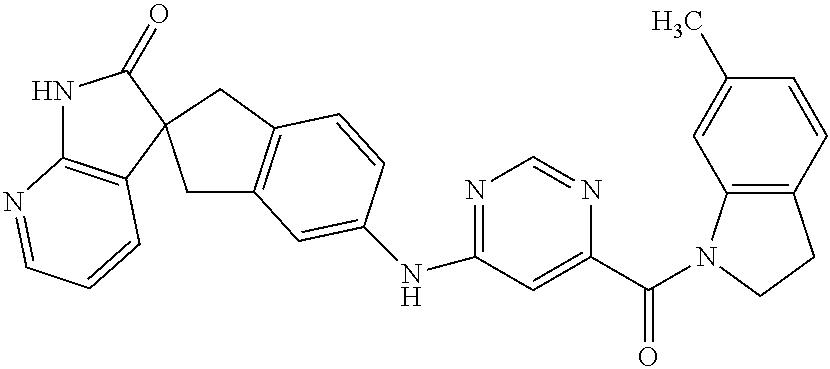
C1=C(NC2=NC=NC(C(=O)N3C4=C(CC3)C=CC(C)=C4)=C2)C=CC2=C1CC1(C2)C2=C(NC1=O)N=CC=C2
